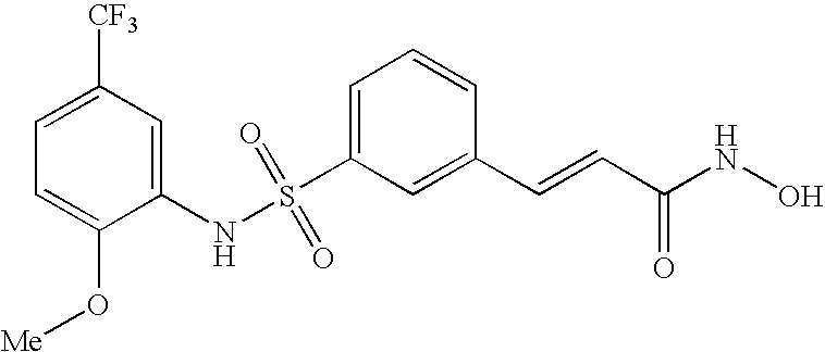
S(C1=CC=CC(C=CC(NO)=O)=C1)(NC1=CC([CF3])=CC=C1O[Me])(=O)=O
